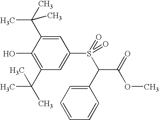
C1=C(C(C)(C)C)C(O)=C(C(C)(C)C)C=C1S(=O)(C(C1=CC=CC=C1)C(=O)OC)=O
